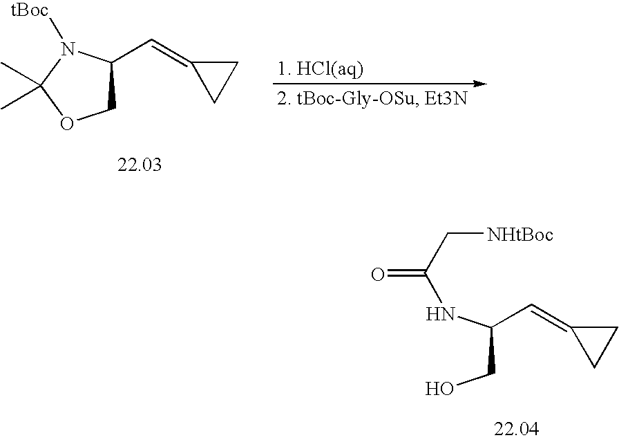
C1C(C=C2CC2)N([tBoc])C(C)(C)O1.C(C(NC(C[NHtBoc])=O)C=C1CC1)O
